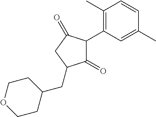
C1(=O)C(C2=C(C)C=CC(C)=C2)C(=O)CC1CC1CCOCC1
